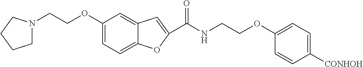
C1(OCCN2CCCC2)=CC=C2C(=C1)C=C(C(NCCOC1=CC=C([CONHOH])C=C1)=O)O2
